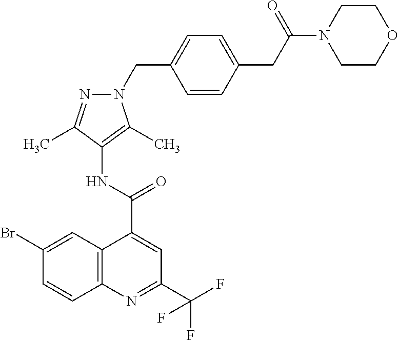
C12=C(N=C(C(F)(F)F)C=C1C(=O)NC1=C(C)N(CC3=CC=C(CC(N4CCOCC4)=O)C=C3)N=C1C)C=CC(Br)=C2
